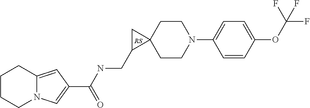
C12(CCN(C3=CC=C(OC(F)(F)F)C=C3)CC1)CC2CNC(C1=CN2C(=C1)CCCC2)=O
